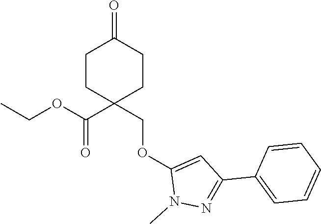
C1(=O)CCC(C(=O)OCC)(COC2=CC(C3=CC=CC=C3)=NN2C)CC1
